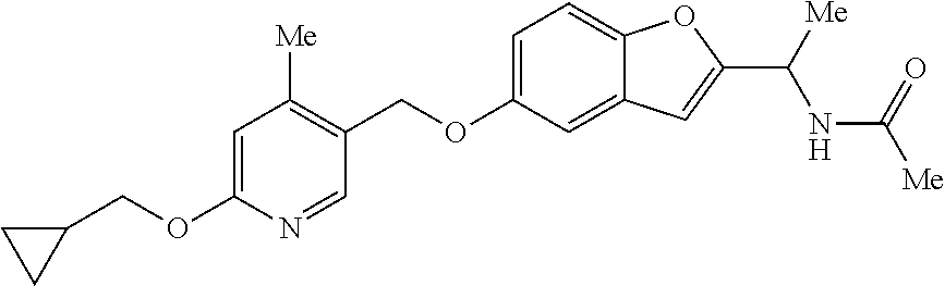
C1=C(OCC2=C([Me])C=C(OCC3CC3)N=C2)C=C2C(=C1)OC(C([Me])NC([Me])=O)=C2
